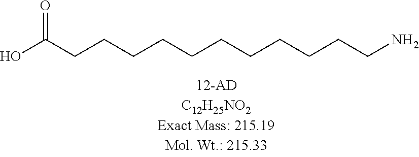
OC(CCCCCCCCCCCN)=O
